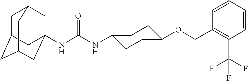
C12CC3(NC(NC4CCC(OCC5=C(C(F)(F)F)C=CC=C5)CC4)=O)CC(C1)CC(C2)C3
